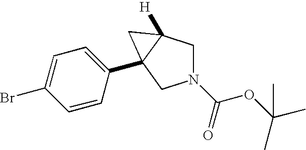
C1=CC(C23C([H])(CN(C(OC(C)(C)C)=O)C2)C3)=CC=C1Br
